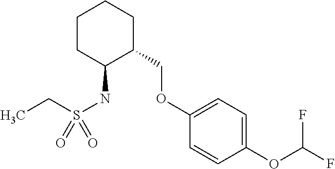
C1CC(NS(CC)(=O)=O)C(COC2=CC=C(OC(F)F)C=C2)CC1
